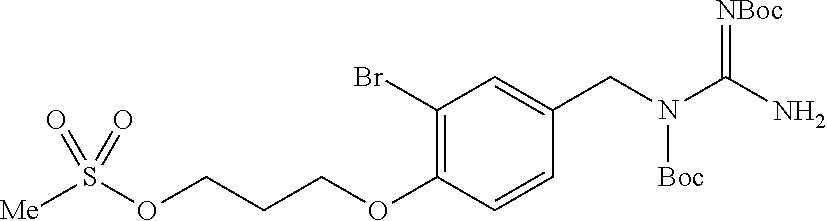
N(CC1=CC(Br)=C(OCCCOS([Me])(=O)=O)C=C1)(C(N)=[NBoc])[Boc]
